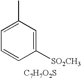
C1(C)=CC=CC([SO2CH3])=C1.[C7H7O2S]
